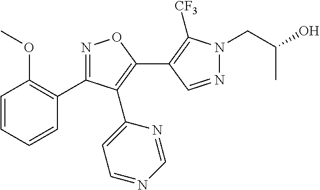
N1=CC(C2=C(C3=CC=NC=N3)C(C3=C(OC)C=CC=C3)=NO2)=C([CF3])N1CC(C)O
